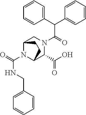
C(N1C2C(C(O)=O)N(C(=O)C(C3=CC=CC=C3)C3=CC=CC=C3)CC1CC2)(=O)NCC1=CC=CC=C1
